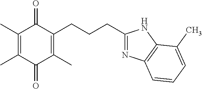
C1(C)=C(C)C(=O)C(C)=C(CCCC2=NC3=C(N2)C(C)=CC=C3)C1=O
